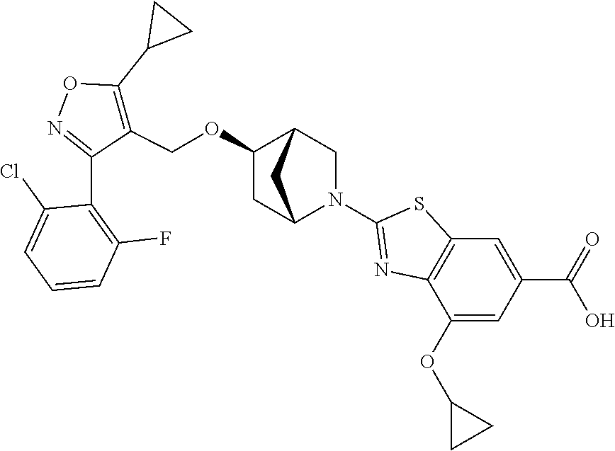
C1(OCC2=C(C3CC3)ON=C2C2=C(F)C=CC=C2Cl)CC2N(C3=NC4=C(S3)C=C(C(=O)O)C=C4OC3CC3)CC1C2
